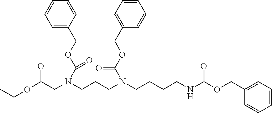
C1=CC=C(COC(N(CCCN(CC(OCC)=O)C(OCC2=CC=CC=C2)=O)CCCCNC(OCC2=CC=CC=C2)=O)=O)C=C1
